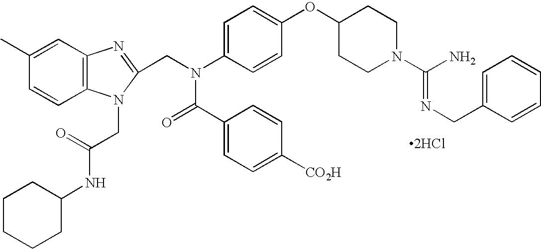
[2HCl].C1(C)=CC2=C(C=C1)N(CC(NC1CCCCC1)=O)C(CN(C1=CC=C(OC3CCN(C(N)=NCC4=CC=CC=C4)CC3)C=C1)C(=O)C1=CC=C([CO2H])C=C1)=N2
